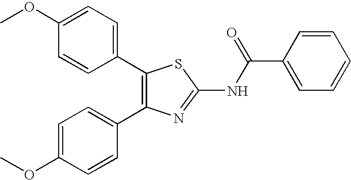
C1(C2=C(C3=CC=C(OC)C=C3)N=C(NC(C3=CC=CC=C3)=O)S2)=CC=C(OC)C=C1
